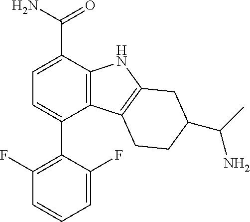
C12=C(C(C(N)=O)=CC=C1C1=C(F)C=CC=C1F)NC1=C2CCC(C(C)N)C1
